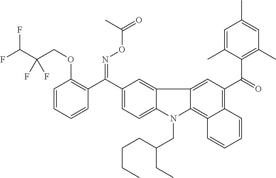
C12=CC(C(C3=C(OCC(C(F)F)(F)F)C=CC=C3)=NOC(=O)C)=CC=C1N(CC(CC)CCCC)C1=C3C(=C(C(C4=C(C)C=C(C)C=C4C)=O)C=C21)C=CC=C3
